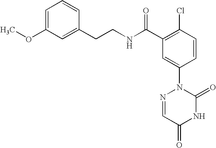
C1=C(OC)C=C(CCNC(C2=C(Cl)C=CC(N3N=CC(=O)NC3=O)=C2)=O)C=C1
